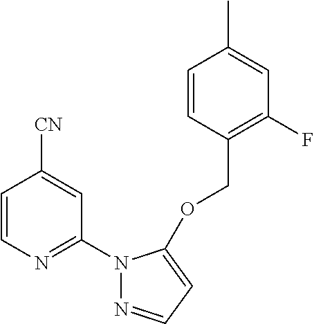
C1=CC(COC2=CC=NN2C2=NC=CC([CN])=C2)=C(F)C=C1C
